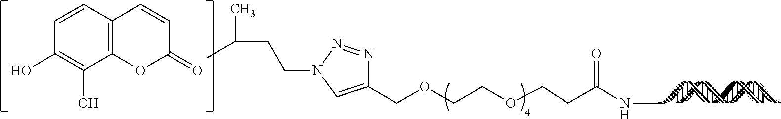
C1(COCCOCCC(NC)=O)=CN(CCC(C)C)N=N1.C12=C(C=CC(O)=C1O)C=CC(=O)O2
